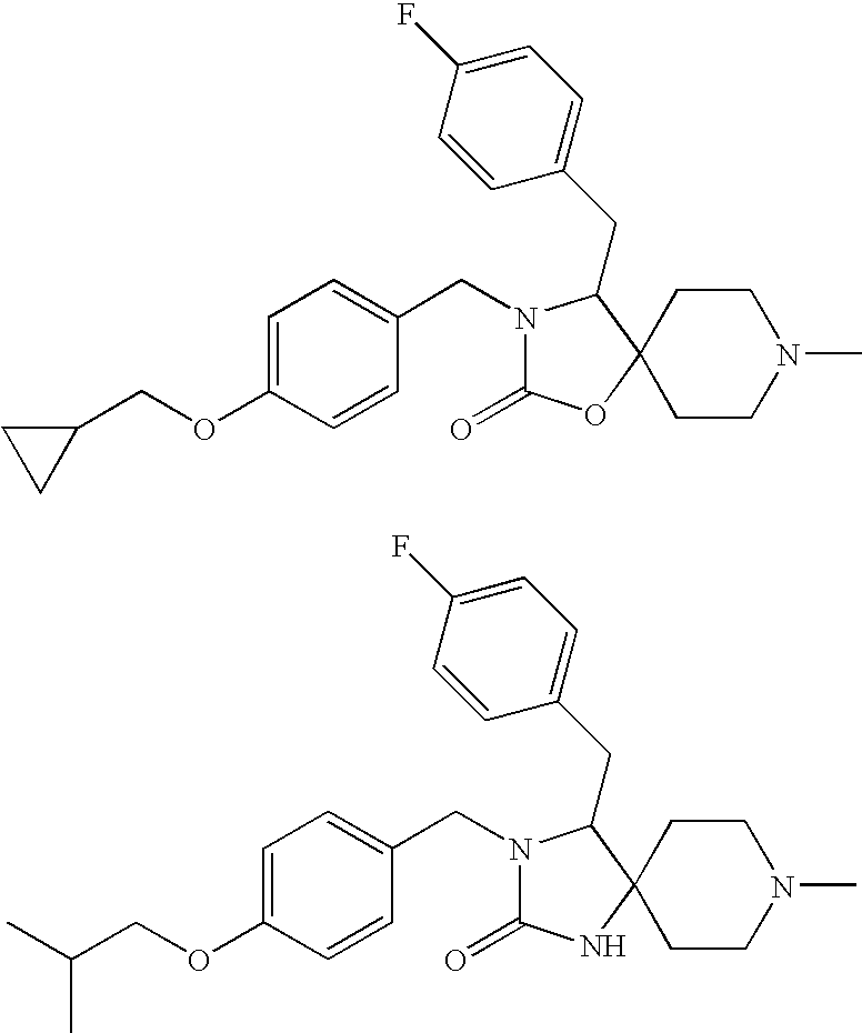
C1(COC2=CC=C(CN3C(=O)OC4(C3CC3=CC=C(F)C=C3)CCN(C)CC4)C=C2)CC1.C(C)(C)COC1=CC=C(CN2C(=O)NC3(C2CC2=CC=C(F)C=C2)CCN(C)CC3)C=C1
